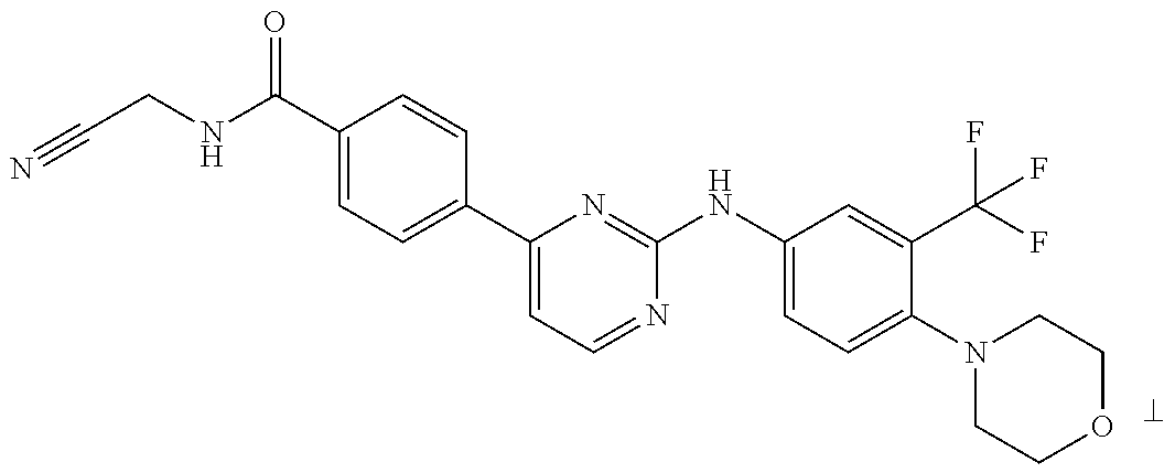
N#CCNC(C1=CC=C(C2=CC=NC(NC3=CC=C(N4CCOCC4)C(C(F)(F)F)=C3)=N2)C=C1)=O
